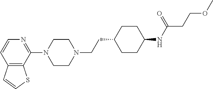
C12=C(C(N3CCN(CCC4CCC(NC(CCOC)=O)CC4)CC3)=NC=C1)SC=C2
